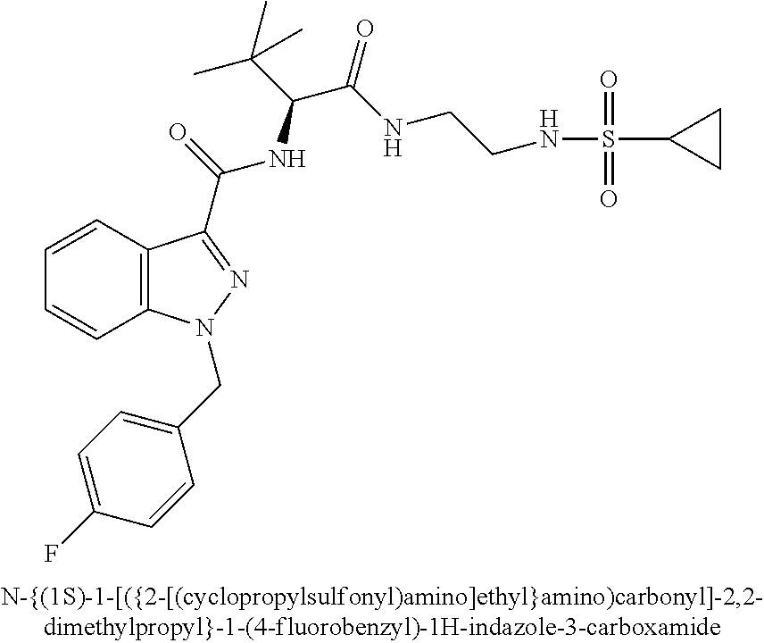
C1=CC2=C(C=C1)N(CC1=CC=C(F)C=C1)N=C2C(NC(C(C)(C)C)C(NCCNS(C1CC1)(=O)=O)=O)=O
